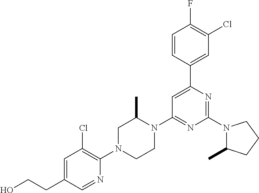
N1(C2=NC(C3=CC(Cl)=C(F)C=C3)=CC(N3C(C)CN(C4=C(Cl)C=C(CCO)C=N4)CC3)=N2)C(C)CCC1
